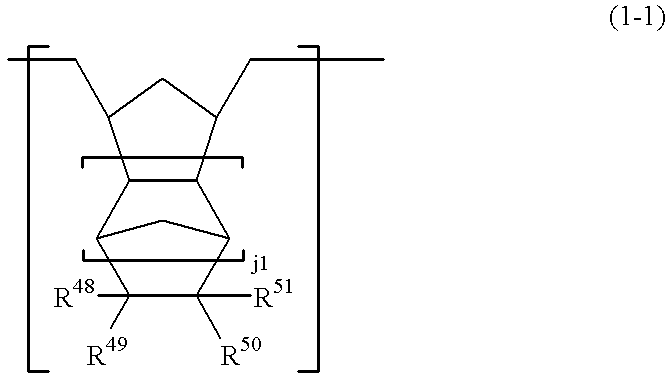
C1([R49])([R48])C([R50])([R51])C2C3C(C1C2)C(CC)CC3CC
